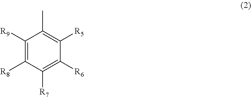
C1([R9])=C([R8])C([R7])=C([R6])C([R5])=C1C
